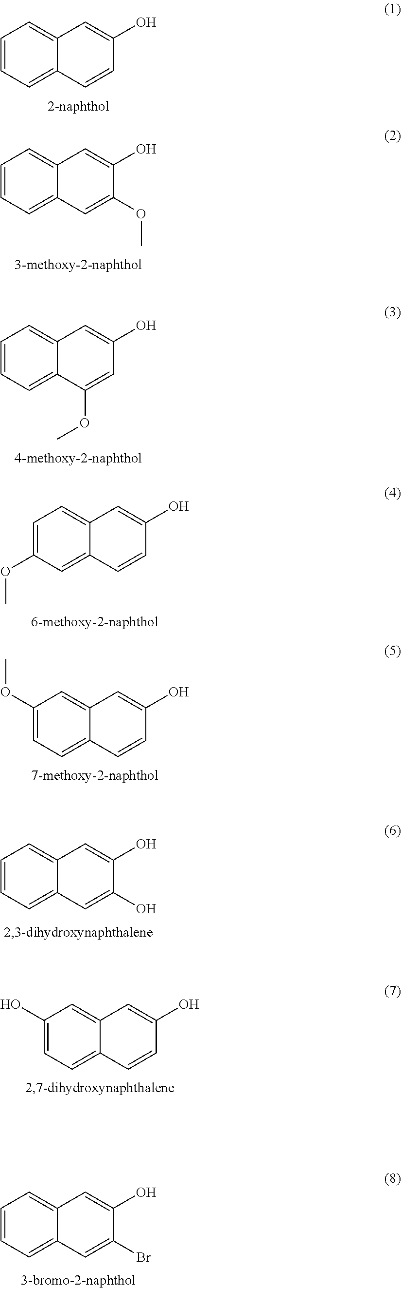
C1=CC=C2C(=C1)C=C(O)C=C2.C1=CC=C2C(=C1)C=C(O)C(OC)=C2.C1=CC=C2C(=C1)C=C(O)C=C2OC.C1=C(OC)C=C2C(=C1)C=C(O)C=C2.C1(OC)=CC=C2C(=C1)C=C(O)C=C2.C1=CC=C2C(=C1)C=C(O)C(O)=C2.C1(O)=CC=C2C(=C1)C=C(O)C=C2.C1=CC=C2C(=C1)C=C(O)C(Br)=C2
